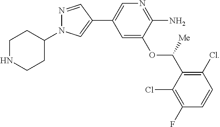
C1NCCC(N2N=CC(C3=CN=C(N)C(OC(C4=C(Cl)C=CC(F)=C4Cl)[Me])=C3)=C2)C1
